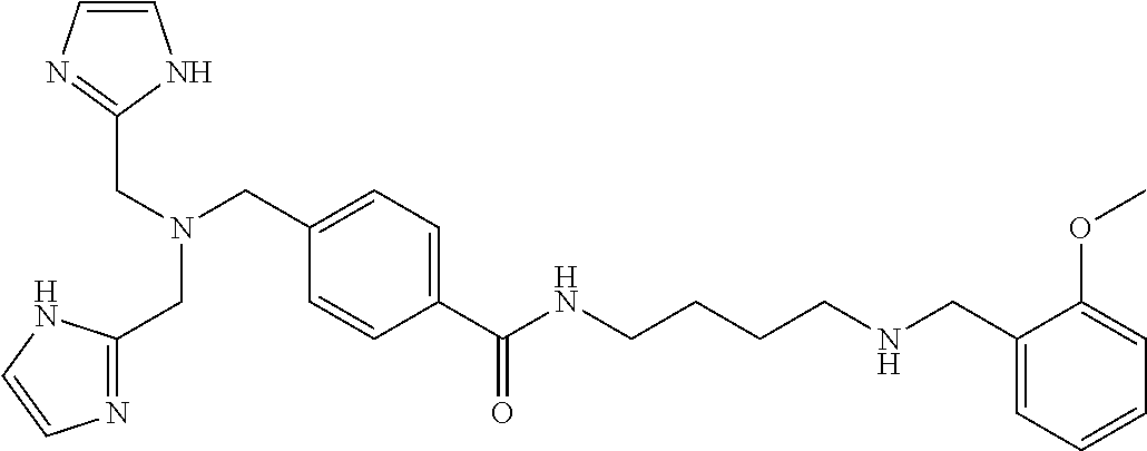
C1=CN=C(CN(CC2=CC=C(C(NCCCCNCC3=CC=CC=C3OC)=O)C=C2)CC2=NC=CN2)N1
